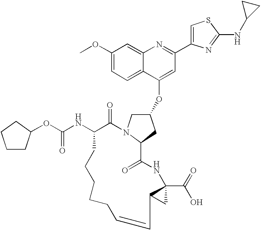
C1(OC)=CC=C2C(=C1)N=C(C1=CSC(NC3CC3)=N1)C=C2OC1CN2C(C1)C(=O)NC1(C(O)=O)C(C1)C=CCCCCCC(NC(=O)OC1CCCC1)C2=O
